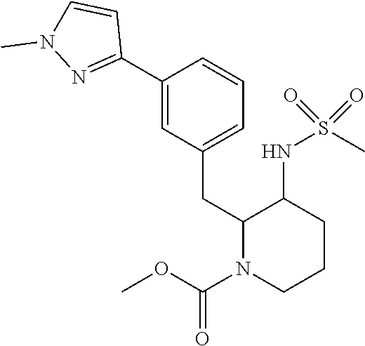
C1(C2=CC(CC3N(C(OC)=O)CCCC3NS(C)(=O)=O)=CC=C2)=NN(C)C=C1
